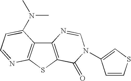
C12=C(SC3=C1C(N(C)C)=CC=N3)C(=O)N(C1=CSC=C1)C=N2
